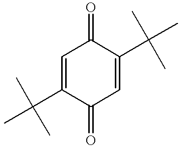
C1=C(C(C)(C)C)C(=O)C=C(C(C)(C)C)C1=O
